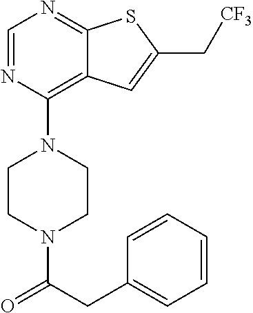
C1CN(C(CC2=CC=CC=C2)=O)CCN1C1=C2C(=NC=N1)SC(C[CF3])=C2
